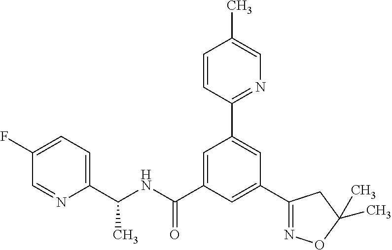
C1(C(NC(C2=CC(C3=NC=C(C)C=C3)=CC(C3=NOC(C)(C)C3)=C2)=O)C)=CC=C(F)C=N1
